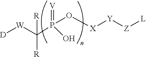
C(P(O[X][Y][Z][L])(=[V])O)([R])([R])[W][D]
